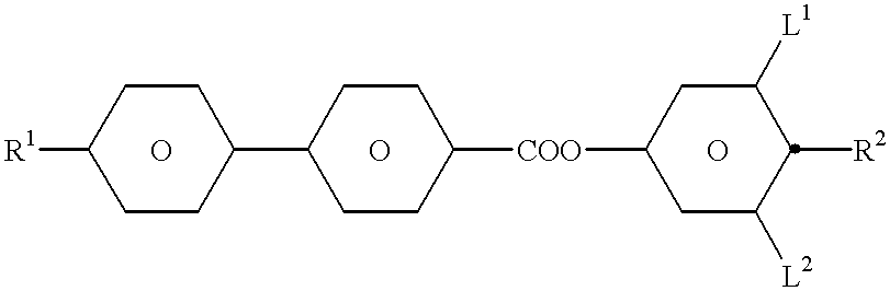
[R1]C1CCC(C2CCC([COO]C3CC([L2])C([R2])C([L1])C3)CC2)CC1.O.O.O
